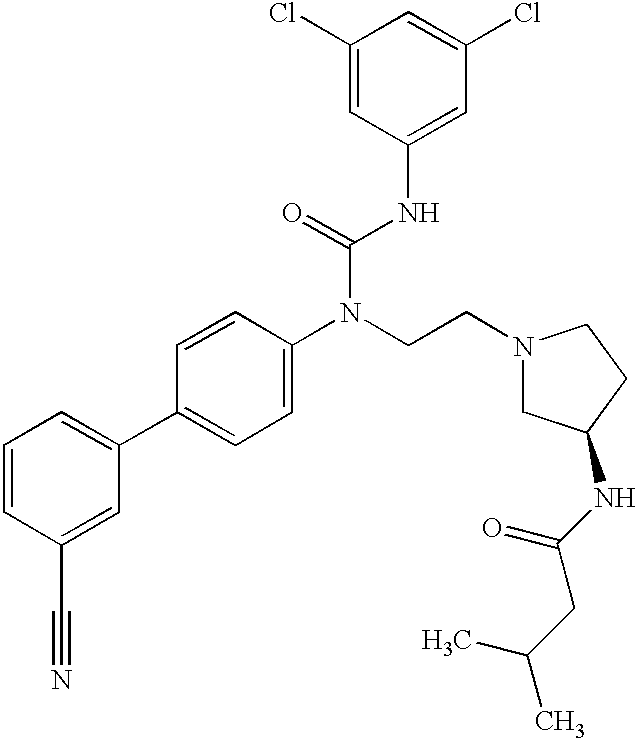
C1=CC(C#N)=CC(C2=CC=C(N(CCN3CC(NC(CC(C)C)=O)CC3)C(=O)NC3=CC(Cl)=CC(Cl)=C3)C=C2)=C1
